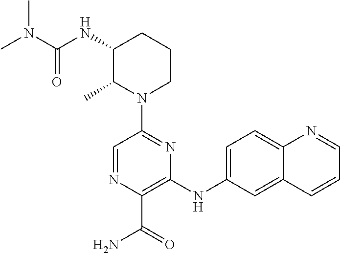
C1(NC(=O)N(C)C)C(C)N(C2=NC(NC3=CC=C4C(=C3)C=CC=N4)=C(C(=O)N)N=C2)CCC1
